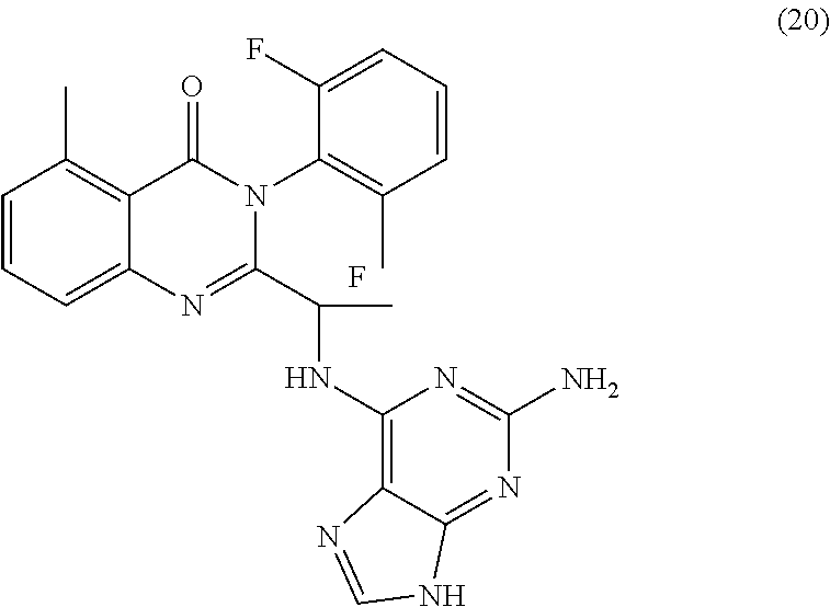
C1=CC=C2C(=C1C)C(=O)N(C1=C(C)C=CC=C1F)C(C(NC1=C3C(=NC(N)=N1)NC=N3)C)=N2.F
